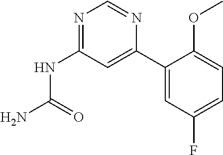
N(C1=NC=NC(C2=CC(F)=CC=C2OC)=C1)C(N)=O
